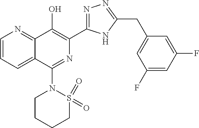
C1=CC=C2C(=N1)C(O)=C(C1=NN=C(CC3=CC(F)=CC(F)=C3)N1)N=C2N1CCCCS1(=O)=O
